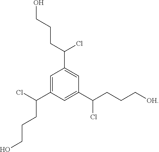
C1=C(C(CCCO)Cl)C=C(C(CCC[OH])Cl)C=C1C(CCCO)Cl
